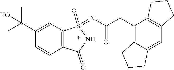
C12=C(CC(=O)N=S3(=O)C4=C(C=CC(C(C)(C)O)=C4)C(=O)N3)C3=C(C=C1CCC2)CCC3
